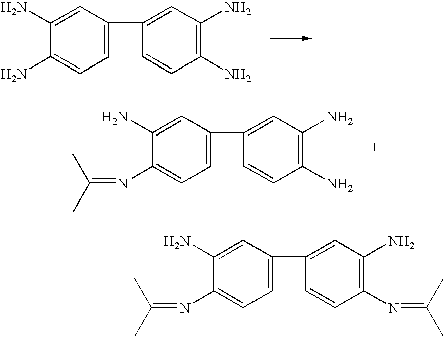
C1=C(C2=CC(N)=C(N)C=C2)C=C(N)C(N)=C1.C1=C(C2=CC(N)=C(N)C=C2)C=C(N)C(N=C(C)C)=C1.C1=C(C2=CC(N)=C(N=C(C)C)C=C2)C=C(N)C(N=C(C)C)=C1
